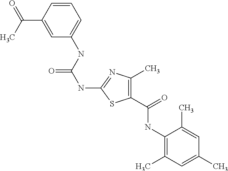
C1=CC(C(C)=O)=CC(NC(NC2=NC(C)=C(C(NC3=C(C)C=C(C)C=C3C)=O)S2)=O)=C1
